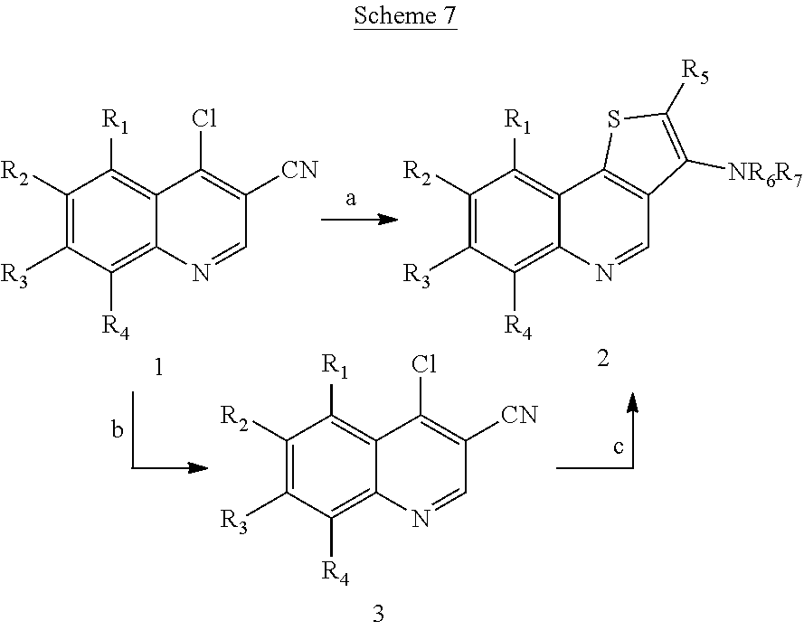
C1([R2])=C([R3])C([R4])=C2C(=C1[R1])C(Cl)=C([CN])C=N2.C1([R2])=C([R3])C([R4])=C2C(=C1[R1])C1=C(C=N2)C([NR6R7])=C([R5])S1.C1([R2])=C([R3])C([R4])=C2C(=C1[R1])C(Cl)=C([CN])C=N2
